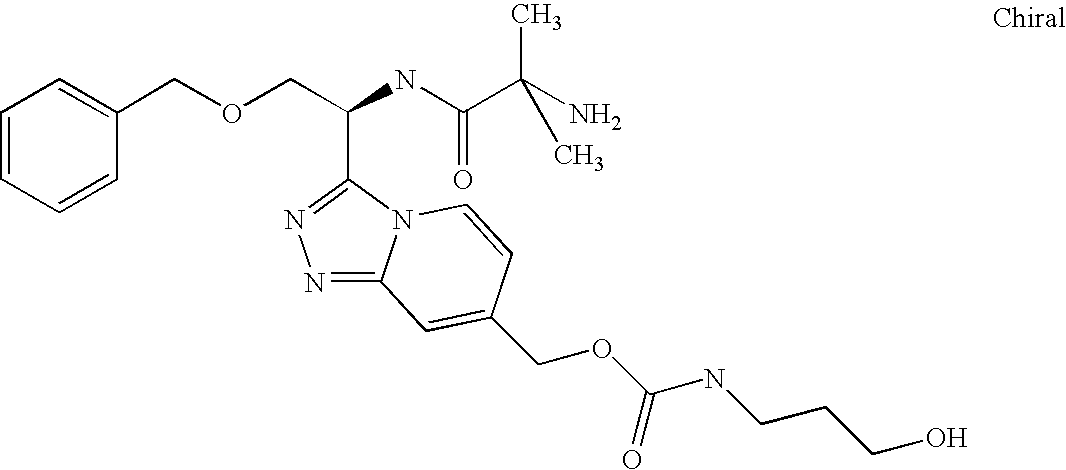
C(NC(C(N)(C)C)=O)(COCC1=CC=CC=C1)C1=NN=C2N1C=CC(COC(NCCCO)=O)=C2
